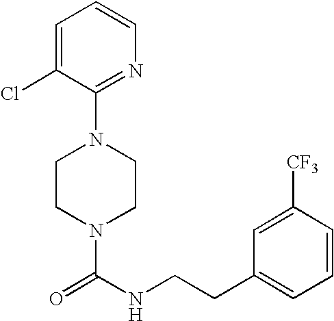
N1(C(NCCC2=CC=CC([CF3])=C2)=O)CCN(C2=NC=CC=C2Cl)CC1
